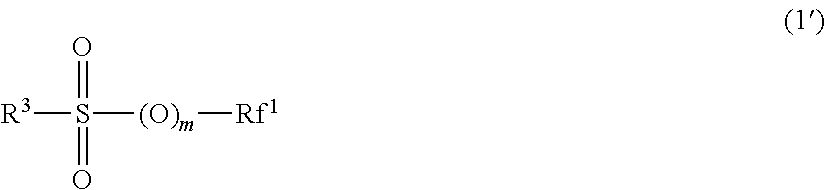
[R3]S([(O)m][Rf1])(=O)=O
